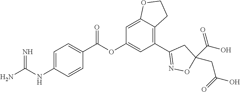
NC(NC1=CC=C(C(OC2=CC(C3=NOC(C(O)=O)(CC(O)=O)C3)=C3C(=C2)OCC3)=O)C=C1)=N
